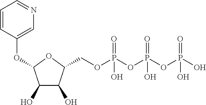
C1(O)C(O)C(COP(OP(OP(O)(=O)O)(=O)O)(=O)O)OC1OC1=CN=CC=C1
